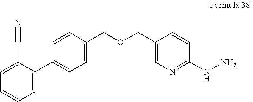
O(CC1=CC=C(C2=CC=CC=C2C#N)C=C1)CC1=CN=C(NN)C=C1
